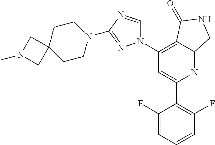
C1(C2=C(F)C=CC=C2F)=CC(N2C=NC(N3CCC4(CC3)CN(C)C4)=N2)=C2C(=N1)CNC2=O
